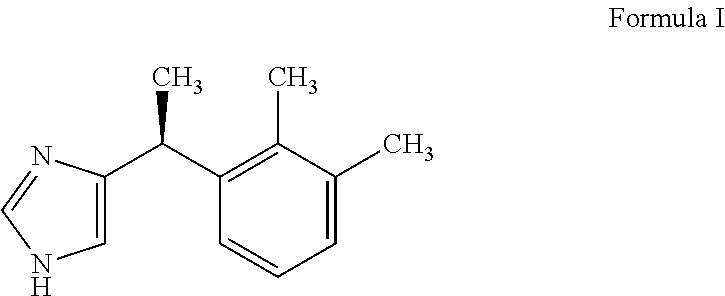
C1=C(C)C(C)=C(C(C2=CNC=N2)C)C=C1
